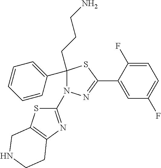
C1(C2=CC=CC=C2)(CCCN)N(C2=NC3=C(S2)CNCC3)N=C(C2=CC(F)=CC=C2F)S1
